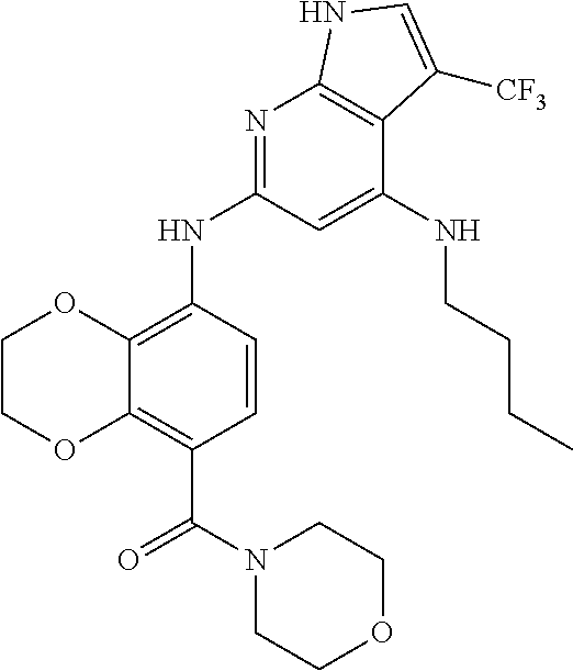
C1COC2=C(C(N3CCOCC3)=O)C=CC(NC3=NC4=C(C(NCCCC)=C3)C([CF3])=CN4)=C2O1
